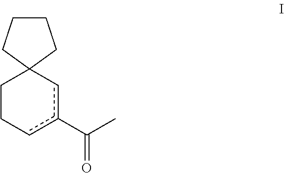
C1CCC2(C1)CCcc(C(C)=O)c2
